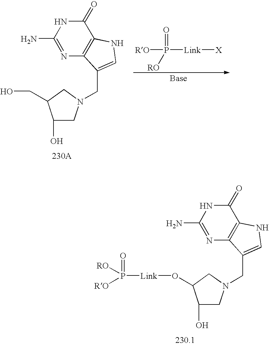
C1(O)CN(CC2=CNC3=C2N=C(N)NC3=O)CC1CO.P([Link][X])(=O)([RO])[RO].C1(O)CN(CC2=CNC3=C2N=C(N)NC3=O)CC1O[Link]P([RO])([RO])=O
